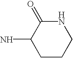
C1CCNC(=O)C1N
